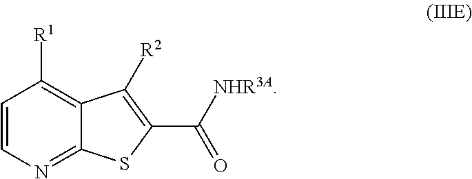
C1=CN=C2C(=C1[R1])C([R2])=C(C([NHR3A])=O)S2
